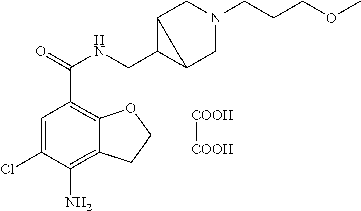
C1=C(Cl)C(N)=C2C(=C1C(=O)NCC1C3CN(CCCOC)CC13)OCC2.[COOH][COOH]
